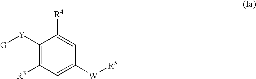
C1([Y][G])=C([R3])C=C([W][R5])C=C1[R4]
